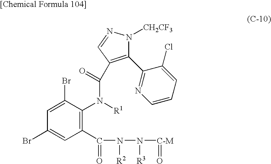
C1(C2=NC=CC=C2Cl)=C(C(N(C2=C(C(=O)N(N([C-M]=O)[R3])[R2])C=C(Br)C=C2Br)[R1])=O)C=NN1[CH2CF3]
